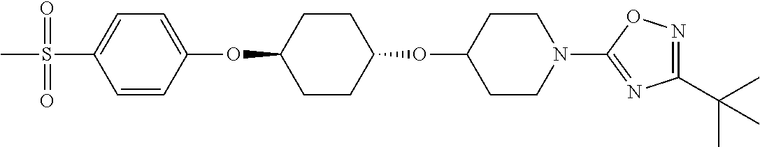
C1=CC(OC2CCC(OC3CCN(C4=NC(C(C)(C)C)=NO4)CC3)CC2)=CC=C1S(C)(=O)=O
